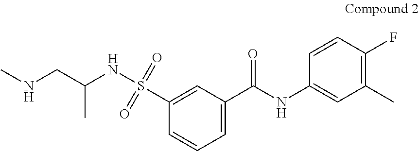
C1=CC=C(C(NC2=CC(C)=C(F)C=C2)=O)C=C1S(NC(CNC)C)(=O)=O
